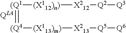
[(Q1](=[(Q4][(X113)m)][X213][Q5][Q6])[(X112)n)][X212][Q2][Q3]
